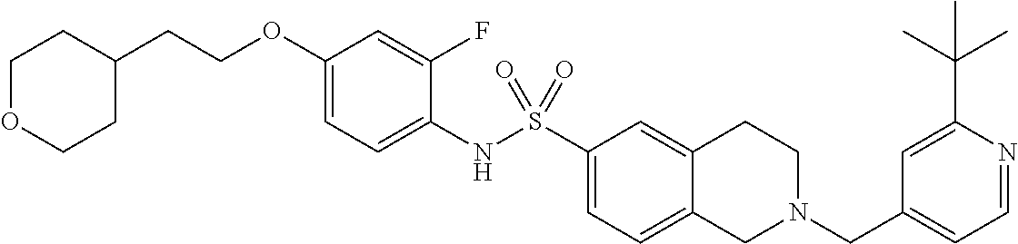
C1(OCCC2CCOCC2)=CC=C(NS(C2=CC=C3C(=C2)CCN(CC2=CC=NC(C(C)(C)C)=C2)C3)(=O)=O)C(F)=C1
